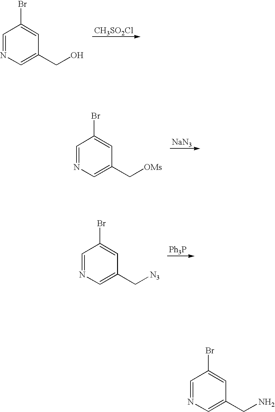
[CH3SO2Cl].C1=NC=C(CO)C=C1Br.[NaN3].C1=NC=C(C[OMs])C=C1Br.[Ph3P].C1=NC=C(C[N3])C=C1Br.C1=NC=C(CN)C=C1Br
